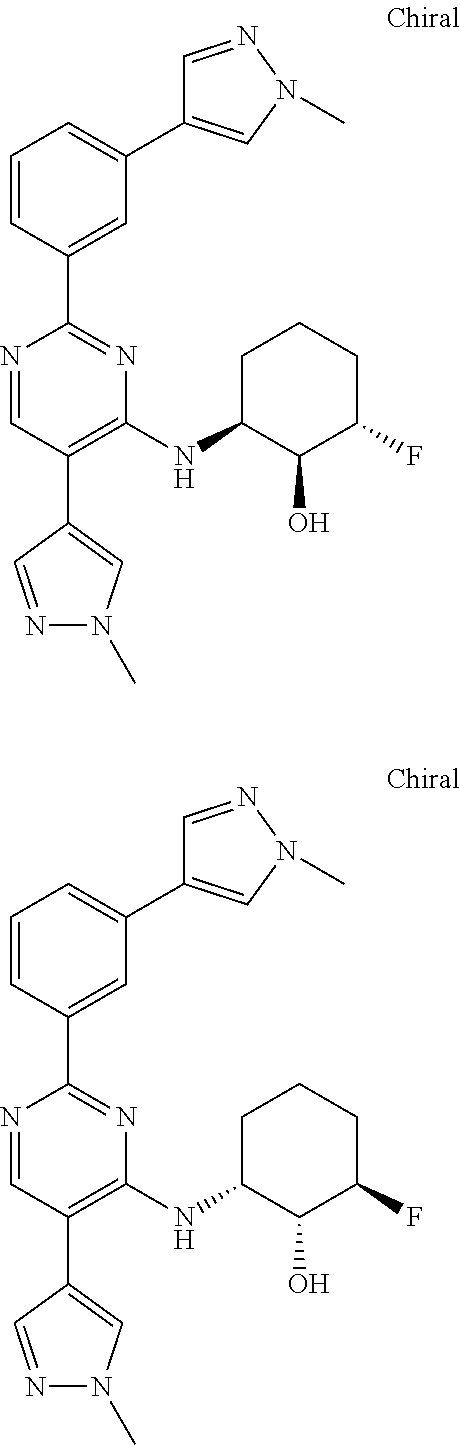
N1=CC(C2=CN(C)N=C2)=C(NC2C(O)C(F)CCC2)N=C1C1=CC(C2=CN(C)N=C2)=CC=C1.N1=CC(C2=CN(C)N=C2)=C(NC2C(O)C(F)CCC2)N=C1C1=CC(C2=CN(C)N=C2)=CC=C1
